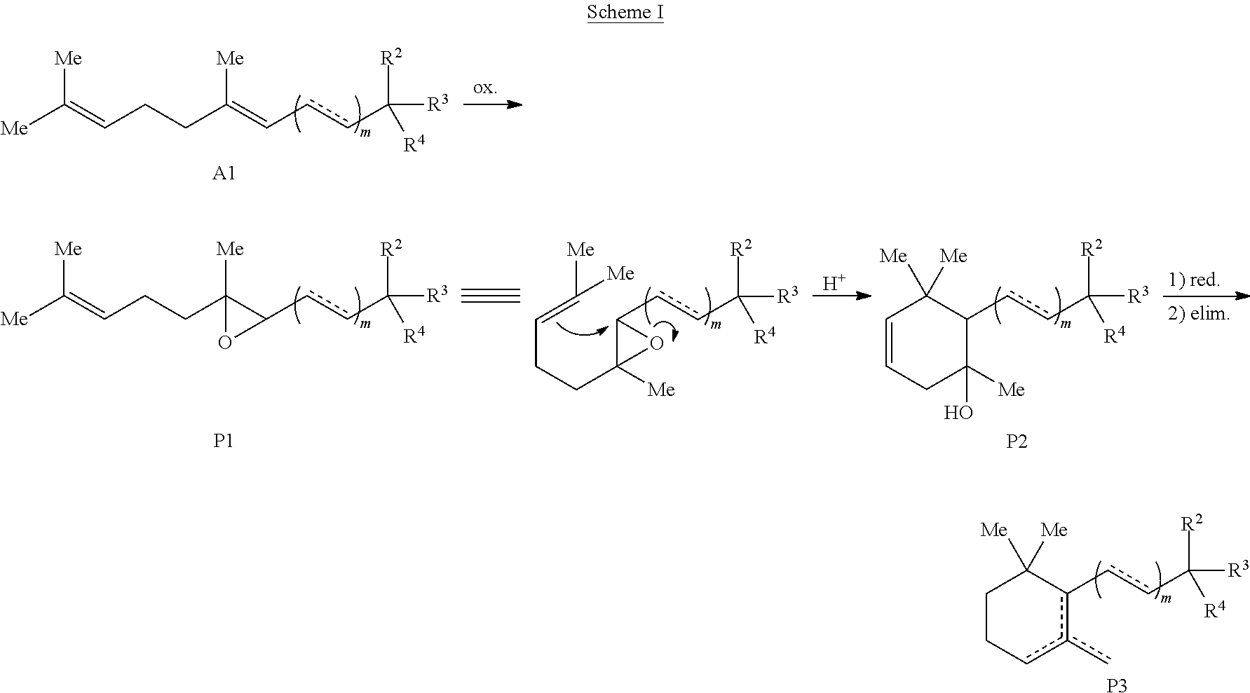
[Me]C(=CCCC(=CccC([R2])([R3])[R4])[Me])[Me].[A1].[Me]C(=CCCC1([Me])C(ccC([R2])([R3])[R4])O1)[Me].[P1].C1(ccC([R2])([R3])[R4])C([Me])(CCC=C([Me])[Me])O1.C1(ccC([R2])([R3])[R4])C(O)([Me])CC=CC1([Me])[Me].[H].[1) red].[P2].c1(-ccC([R2])([R3])[R4])c(c)cCCC1([Me])[Me].[P3]
